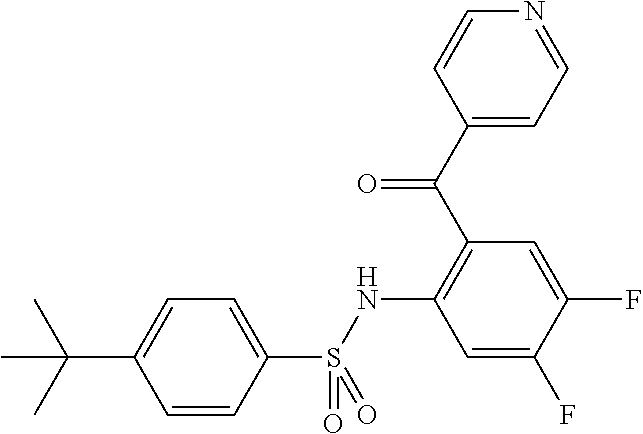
C1(C(C2=C(NS(C3=CC=C(C(C)(C)C)C=C3)(=O)=O)C=C(F)C(F)=C2)=O)=CC=NC=C1
